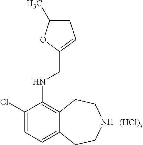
C1(Cl)=CC=C2C(=C1NCC1=CC=C(C)O1)CCNCC2.[(HCl)x]
